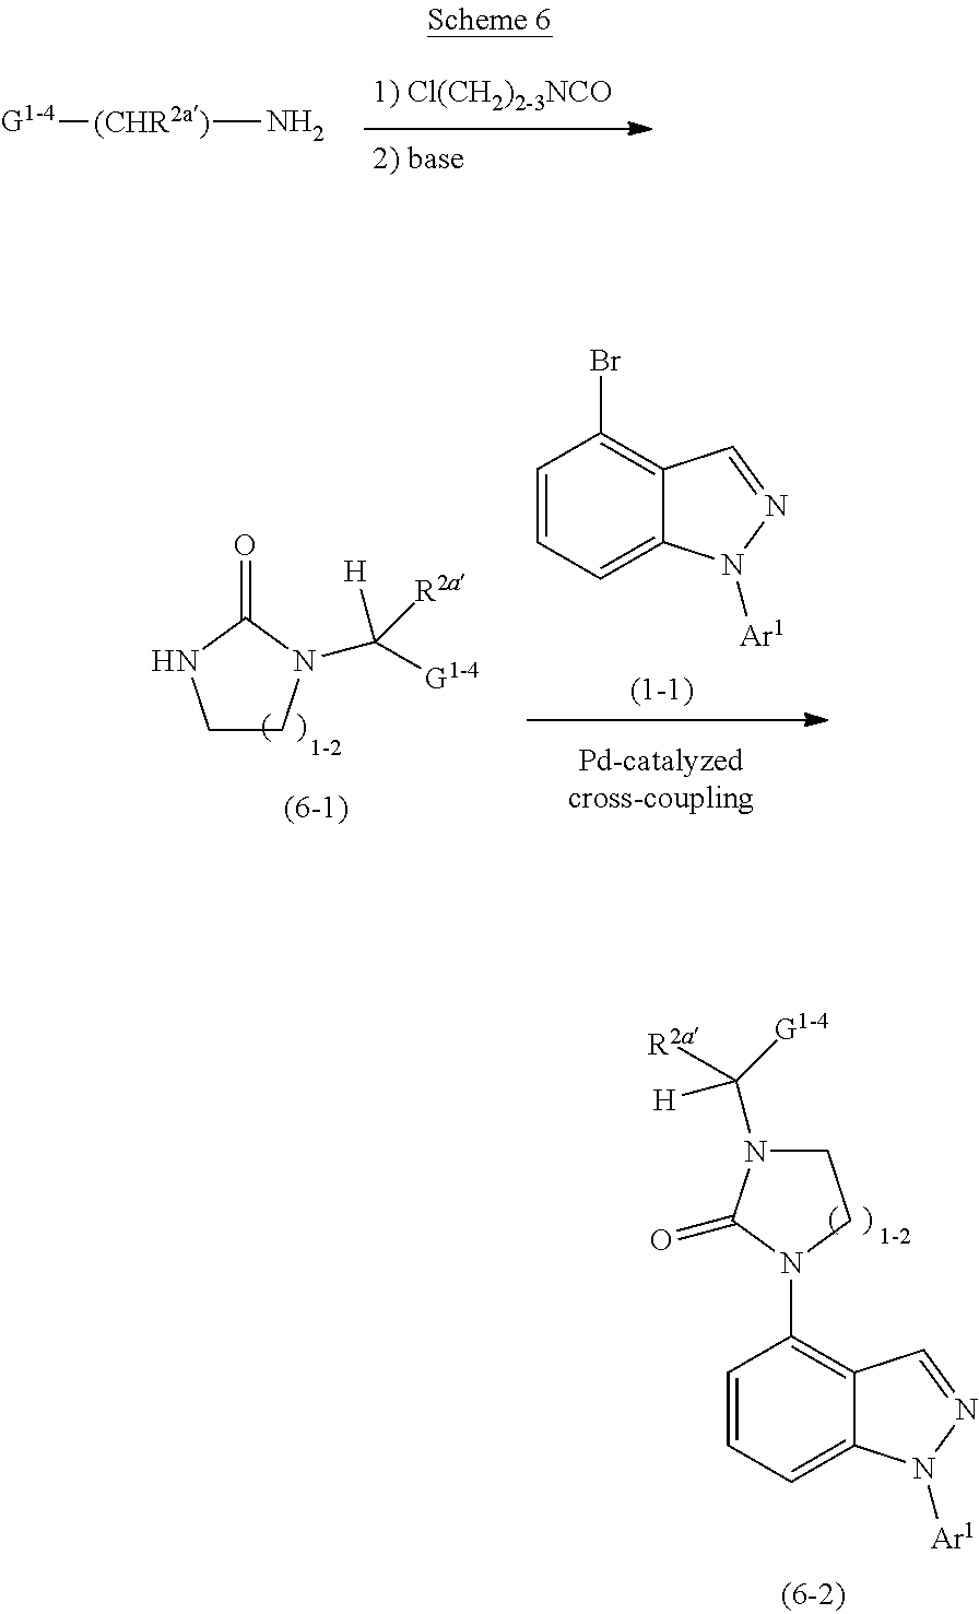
[G1-4][(CHR2a)]N.C1CN(C([G1-4])([H])[R2a])C(=O)N1.C1=CC=C2C(=C1Br)C=NN2[Ar1].C1=CC=C2C(=C1N1C(=O)N(C([H])([R2a])[G1-4])CC1)C=NN2[Ar1]
